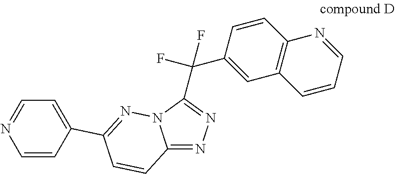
N1=C(C(F)(F)C2=CC3=C(C=C2)N=CC=C3)N2N=C(C3=CC=NC=C3)C=CC2=N1
